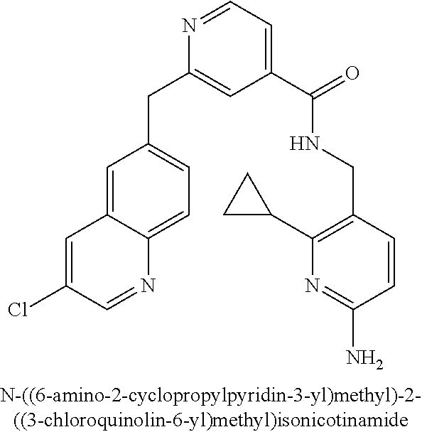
N1=CC=C(C(=O)NCC2=C(C3CC3)N=C(N)C=C2)C=C1CC1=CC=C2C(=C1)C=C(Cl)C=N2
